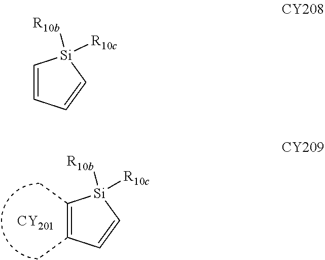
C1(C)=C(C)C=C[Si]1([R10b])[R10c].[CY201].C1=CC=C[Si]1([R10b])[R10c]
